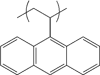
C1=CC2=C(C=C1)C=C1C(=C2C(CC)C)C=CC=C1
